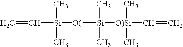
C=C[Si](C)(C)[O(][Si]([O)Si](C)(C)C=C)(C)C
